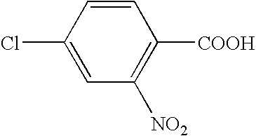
C1=C(Cl)C=CC([COOH])=C1[NO2]
